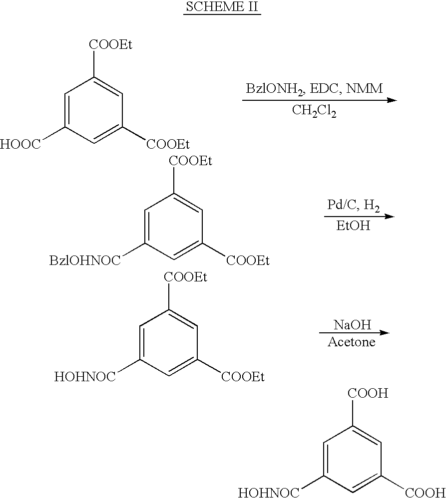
C1=C([HOHNOC])C=C([COOH])C=C1[COOH].C1=C([HOOC])C=C([COOEt])C=C1[COOEt].[CH2Cl2].C1=C([BzlOHNOC])C=C([COOEt])C=C1[COOEt].C1=C([HOHNOC])C=C([COOEt])C=C1[COOEt].[NaOH]
